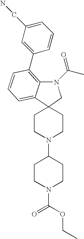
C12(CCN(C3CCN(C(OCC)=O)CC3)CC1)C1=CC=CC(C3=CC(CN)=CC=C3)=C1N(C(C)=O)C2
